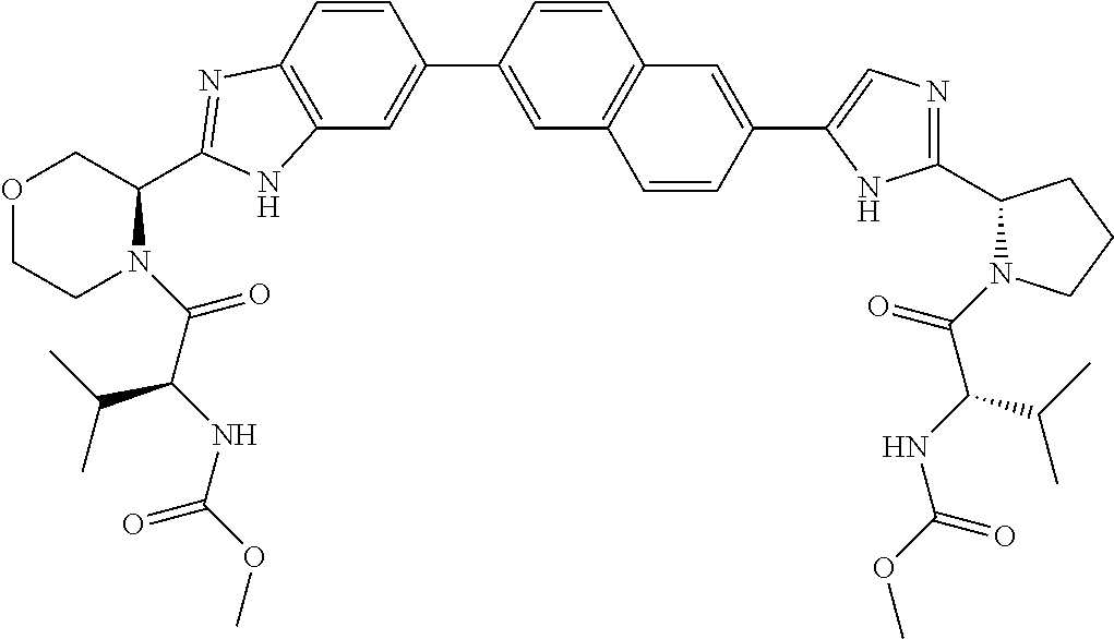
C12=C(C=C(C3=CC4=C(C=C3)C=C(C3=CN=C(C5N(C(=O)C(C(C)C)NC(=O)OC)CCC5)N3)C=C4)C=C1)NC(C1COCCN1C(=O)C(NC(OC)=O)C(C)C)=N2
